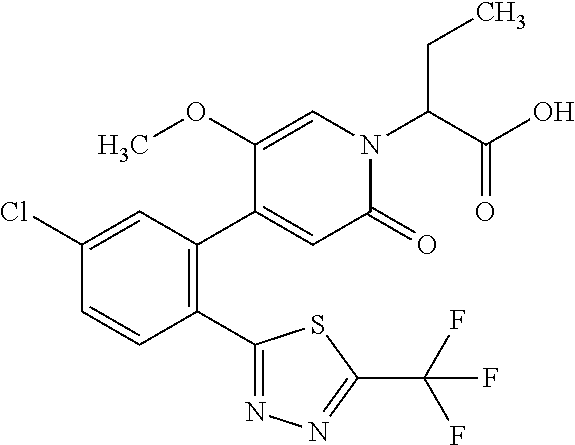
C1(Cl)=CC(C2=CC(=O)N(C(C(O)=O)CC)C=C2OC)=C(C2=NN=C(C(F)(F)F)S2)C=C1
